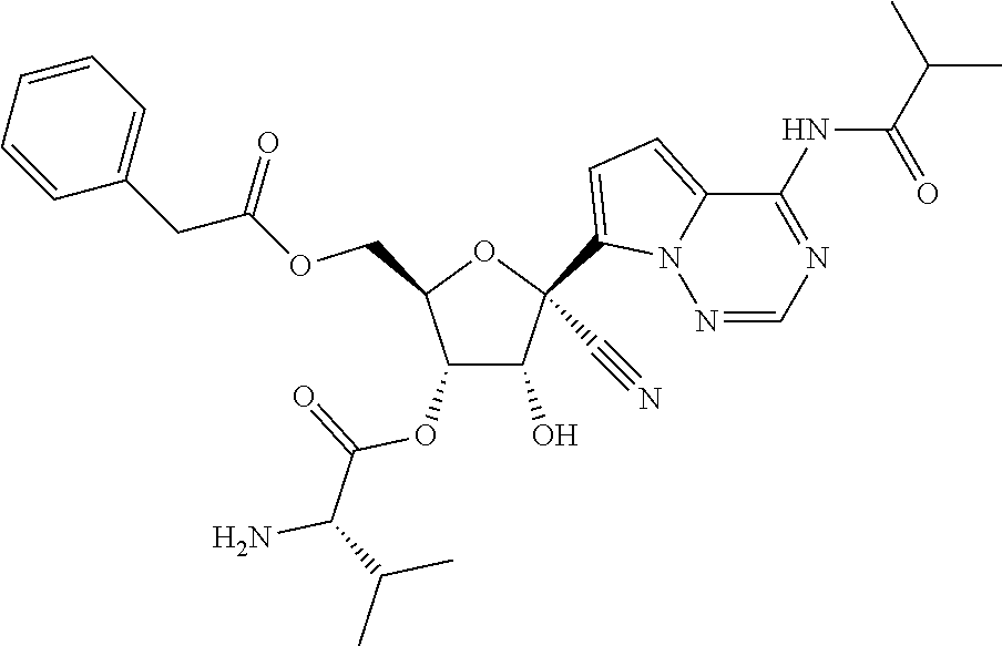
C1(O)C(OC(=O)C(N)C(C)C)C(COC(CC2=CC=CC=C2)=O)OC1(C1=CC=C2N1N=CN=C2NC(=O)C(C)C)C#N
